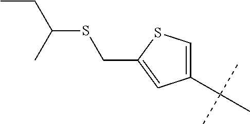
C1(C(C)(C)C)=CSC(CSC(CC)C)=C1
